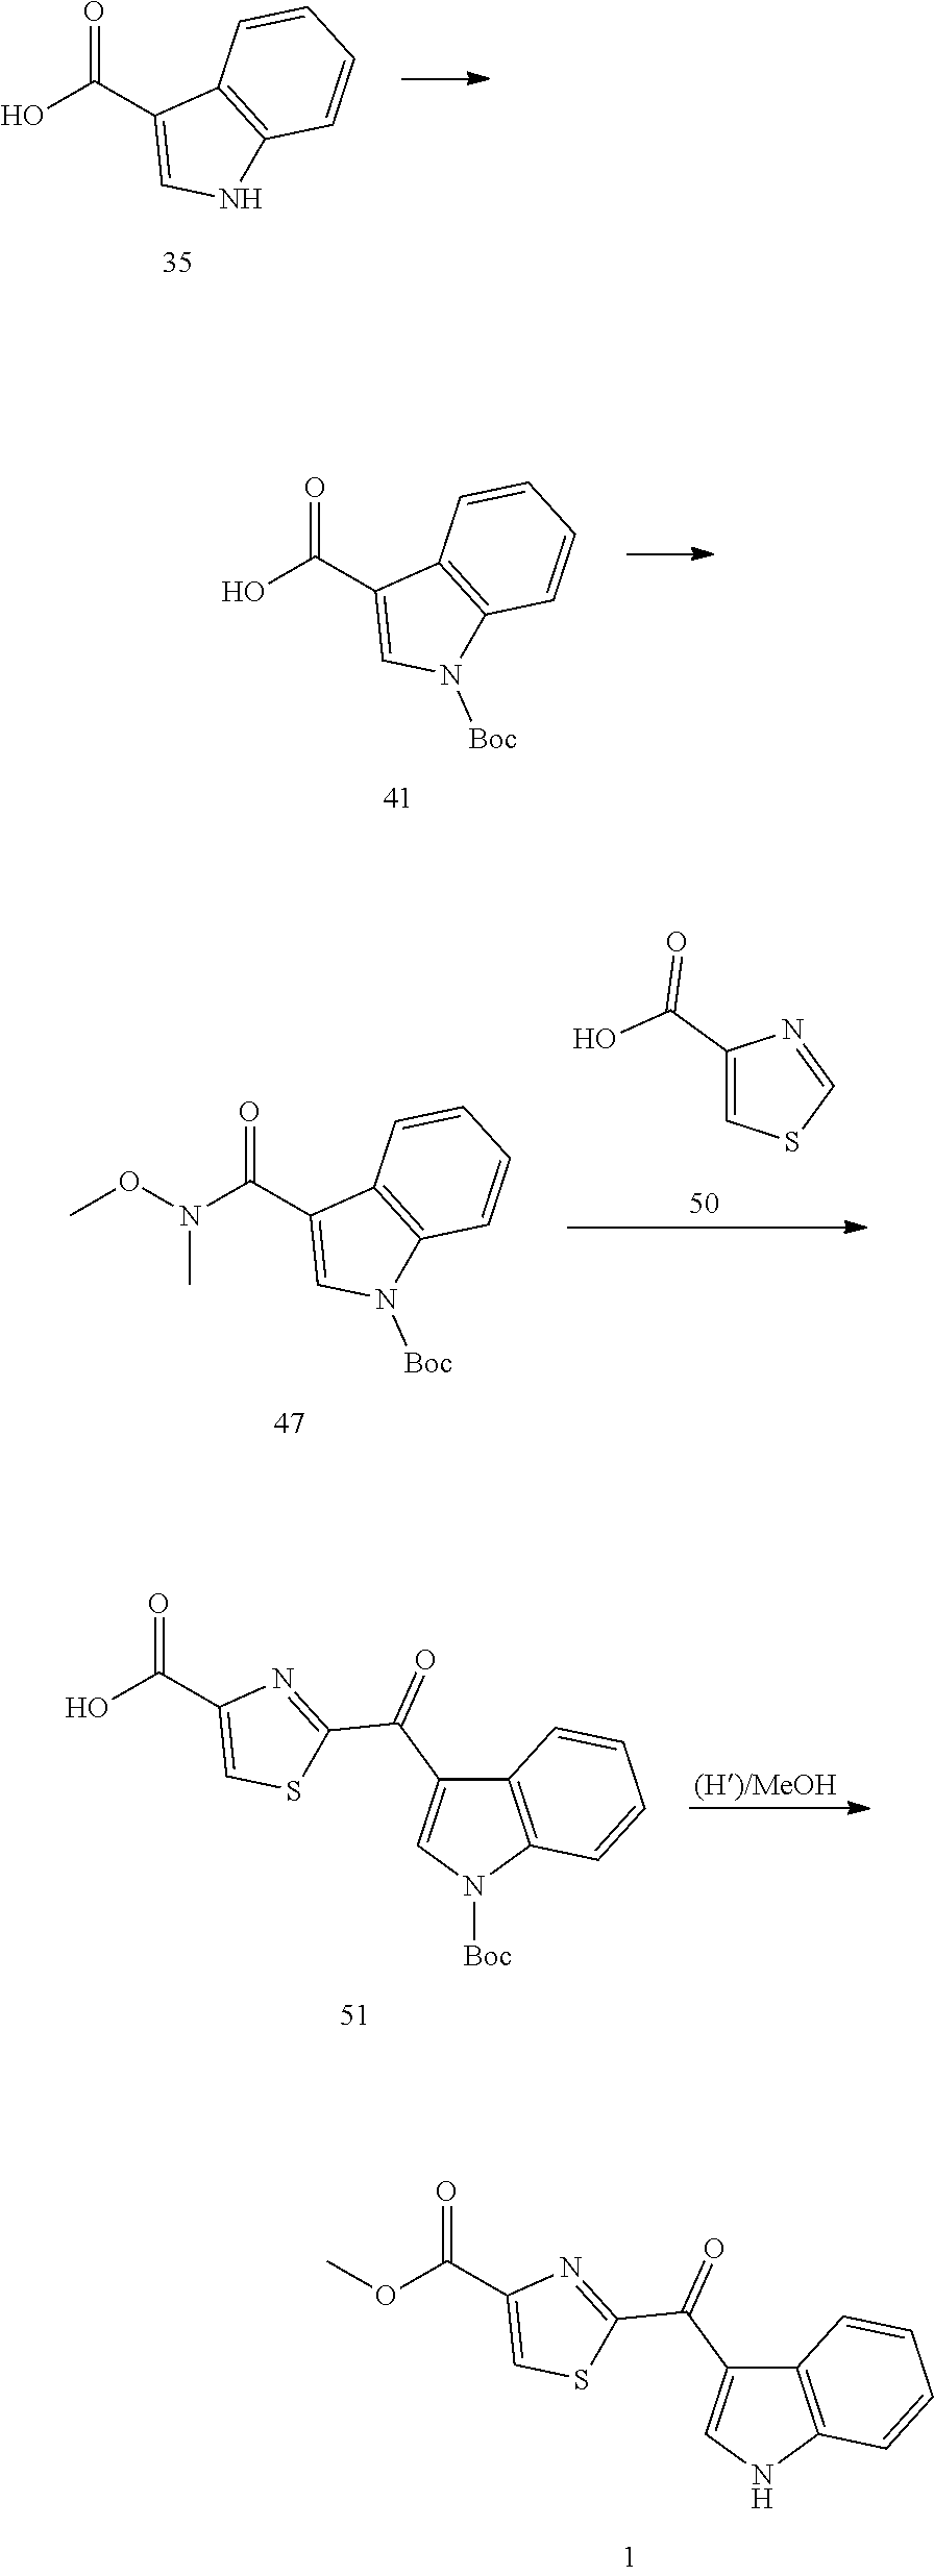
OC(C1=CNC2=C1C=CC=C2)=O.OC(C1=CN([Boc])C2=C1C=CC=C2)=O.N(C(C1=CN([Boc])C2=C1C=CC=C2)=O)(OC)C.C1(C(O)=O)=CSC=N1.OC(C1=CSC(C(C2=CN([Boc])C3=C2C=CC=C3)=O)=N1)=O.O(C(C1=CSC(C(C2=CNC3=C2C=CC=C3)=O)=N1)=O)C
